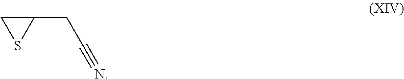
C1(CC#N)CS1
